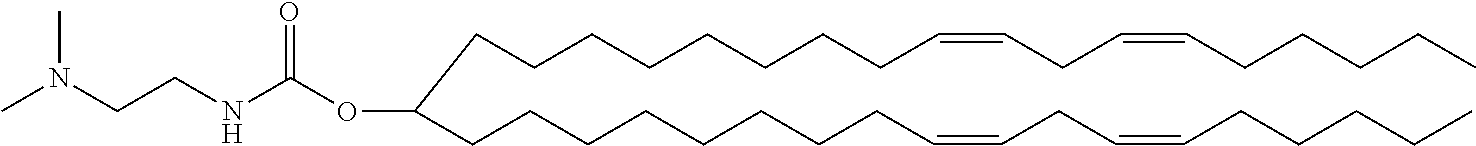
CCCCCC=CCC=CCCCCCCCCC(CCCCCCCCC=CCC=CCCCCC)OC(NCCN(C)C)=O
